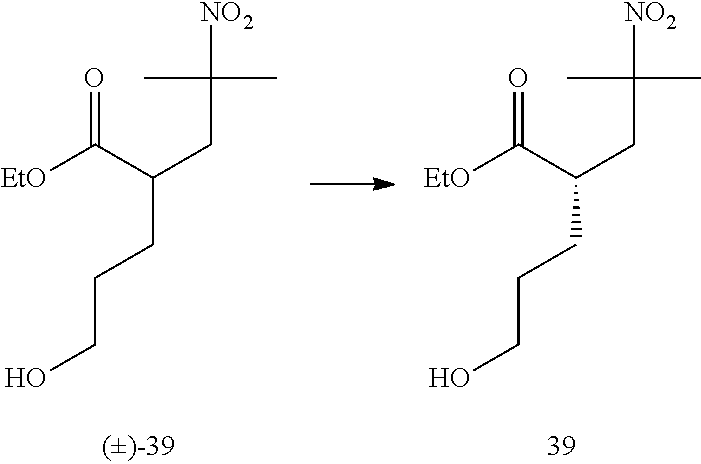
OCCCC(CC([NO2])(C)C)C([EtO])=O.OCCCC(CC([NO2])(C)C)C([EtO])=O
